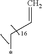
C(=C)C*
